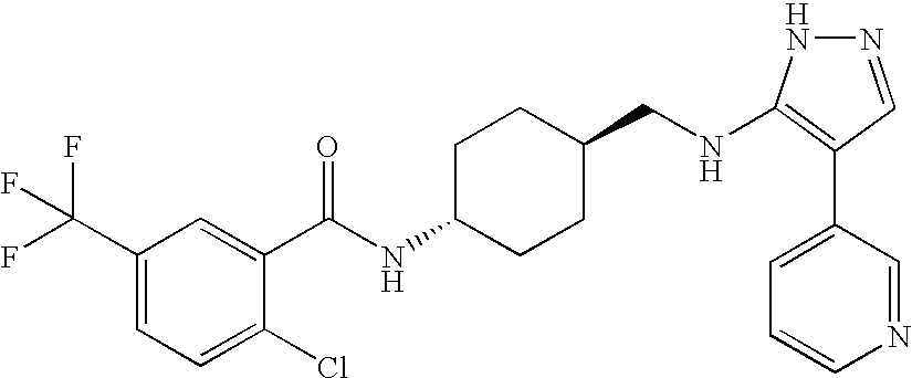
N(CC1CCC(NC(=O)C2=CC(C(F)(F)F)=CC=C2Cl)CC1)C1=C(C2=CC=CN=C2)C=NN1
